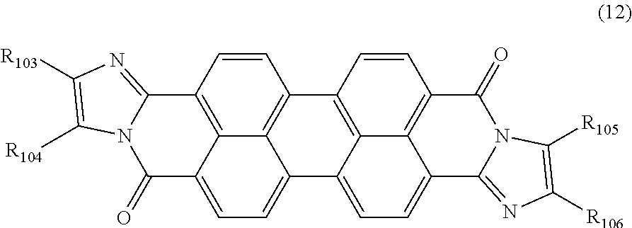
C1=CC2=C3C4=C1C1=C5C6=C(C=C1)C(=O)N1C(=NC([R106])=C1[R105])C6=CC=C5C4=CC=C3C(=O)N1C2=NC([R103])=C1[R104]
